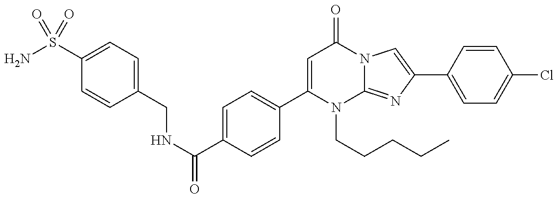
C1(CNC(=O)C2=CC=C(C3=CC(=O)N4C(=NC(C5=CC=C(Cl)C=C5)=C4)N3CCCCC)C=C2)=CC=C(S(N)(=O)=O)C=C1
